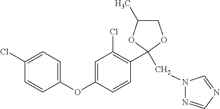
C1C(C)OC(CN2N=CN=C2)(C2=C(Cl)C=C(OC3=CC=C(Cl)C=C3)C=C2)O1
